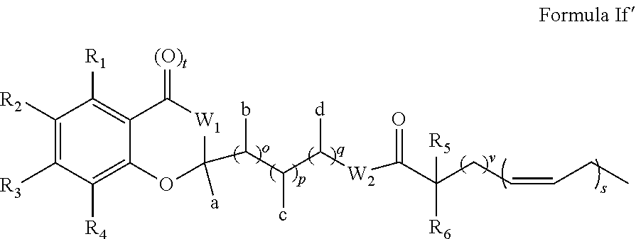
C(C(CC=CCC)([R5])[R6])(=O)[W2]C(C(C(C1([a])OC2=C([R4])C([R3])=C([R2])C([R1])=C2C(=[(O)t])[W1]1)b)c)[d]
